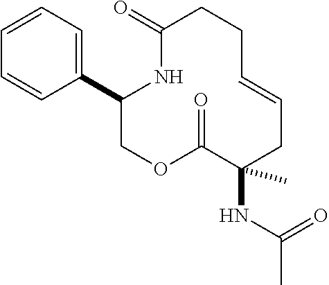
C1(C2=CC=CC=C2)COC(=O)C(NC(C)=O)(C)CC=CCCC(=O)N1
